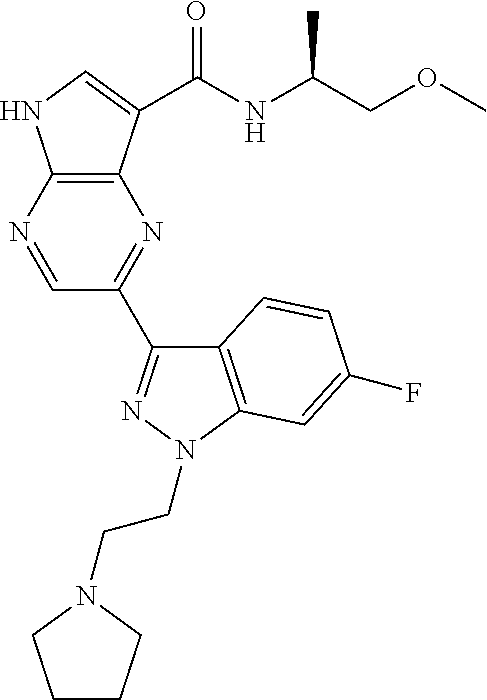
N1=CC(C2=NN(CCN3CCCC3)C3=C2C=CC(F)=C3)=NC2=C1NC=C2C(NC(COC)C)=O
